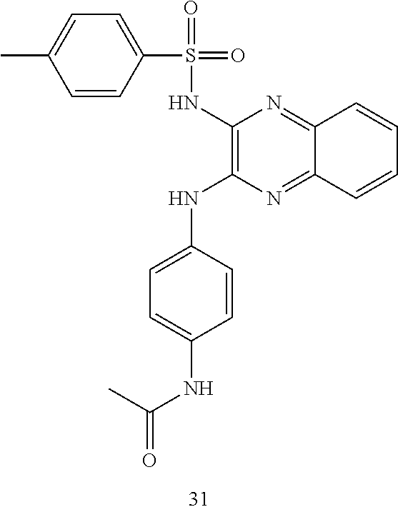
C1=CC(S(=O)(=O)NC2=C(NC3=CC=C(NC(=O)C)C=C3)N=C3C(=N2)C=CC=C3)=CC=C1C
